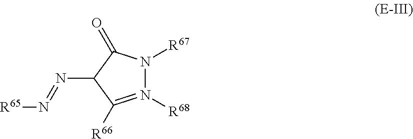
N1([R68])=C([R66])C(N=N[R65])C(=O)N1[R67]
